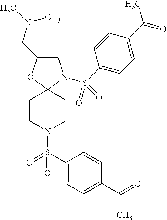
C1(CN(C)C)CN(S(C2=CC=C(C(C)=O)C=C2)(=O)=O)C2(O1)CCN(S(C1=CC=C(C(=O)C)C=C1)(=O)=O)CC2
